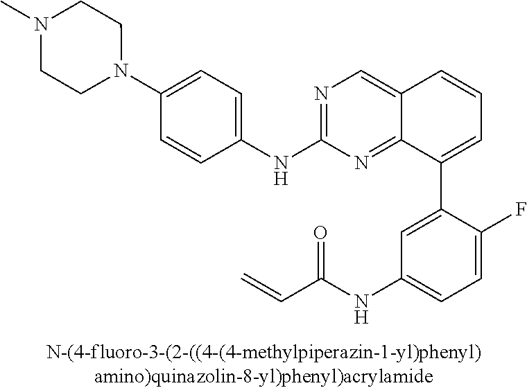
N1(C2=CC=C(NC3=NC=C4C(=N3)C(C3=CC(NC(C=C)=O)=CC=C3F)=CC=C4)C=C2)CCN(C)CC1
